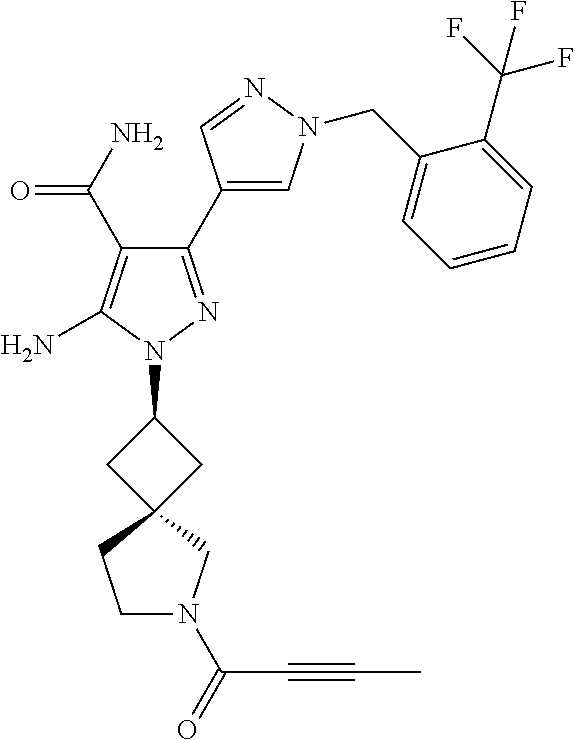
C1(C(=O)N)=C(N)N(C2CC3(C2)CCN(C(=O)C#CC)C3)N=C1C1=CN(CC2=CC=CC=C2C(F)(F)F)N=C1
